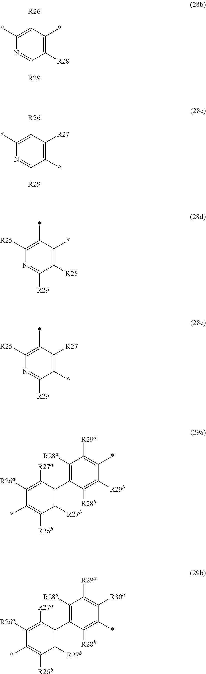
C1(*)=C([R26])C(*)=C([R28])C([R29])=N1.C1(*)=C([R26])C([R27])=C(*)C([R29])=N1.C1([R25])=C(*)C(*)=C([R28])C([R29])=N1.C1([R25])=C(*)C([R27])=C(*)C([R29])=N1.C1([R28a])=C(C2=C([R27b])C([R26b])=C(*)C([R26a])=C2[R27a])C([R28b])=C([R29b])C(*)=C1[R29a].C1([R28a])=C(C2=C([R27b])C([R26b])=C(*)C([R26a])=C2[R27a])C([R28b])=C(*)C([R30a])=C1[R29a]
